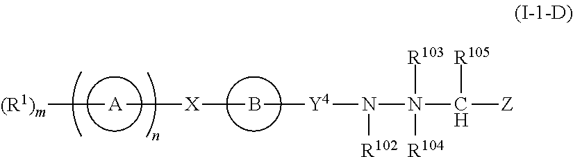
B([Y4]N(N(C([Z])[R105])([R104])[R103])[R102])[X][A][(R1)m]
